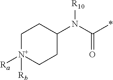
C1[N+]([Rb])([Ra])CCC(N(C(*)=O)[R10])C1
